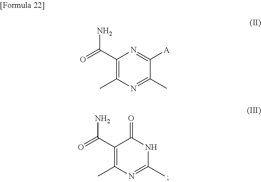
C1(C(=O)N)=C(C)N=C(C)NC1=O.C1(C(=O)N)=C(C)N=C(C)C([A])=N1
